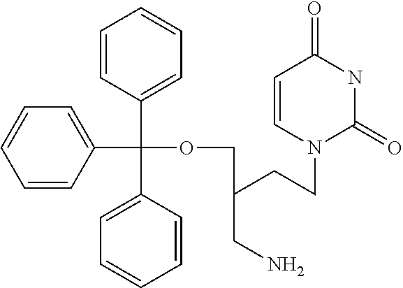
C1=CC(C(OCC(CCN2C(=O)NC(=O)C=C2)CN)(C2=CC=CC=C2)C2=CC=CC=C2)=CC=C1
